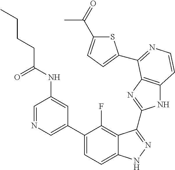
C1=C(C2=CC=C3C(=C2F)C(C2=NC4=C(N2)C=CN=C4C2=CC=C(C(C)=O)S2)=NN3)C=C(NC(=O)CCCC)C=N1
